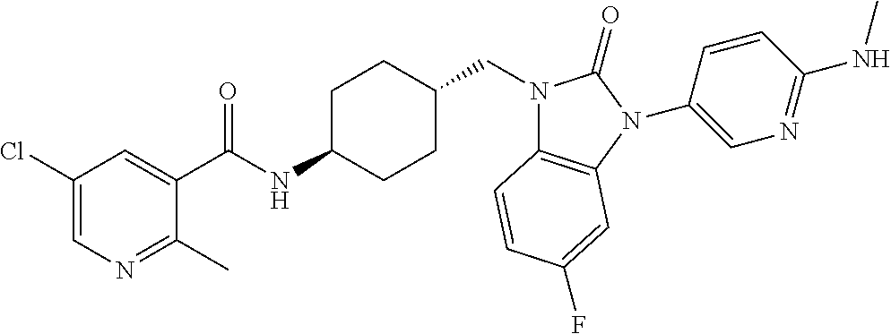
C1(Cl)=CN=C(C)C(C(NC2CCC(CN3C4=C(N(C5=CN=C(NC)C=C5)C3=O)C=C(F)C=C4)CC2)=O)=C1
